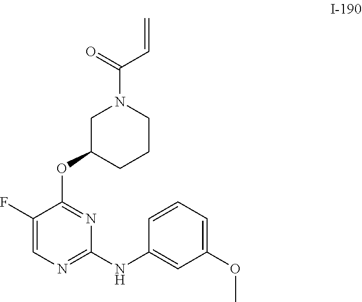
C1=C(F)C(OC2CCCN(C(=O)C=C)C2)=NC(NC2=CC(OC)=CC=C2)=N1
